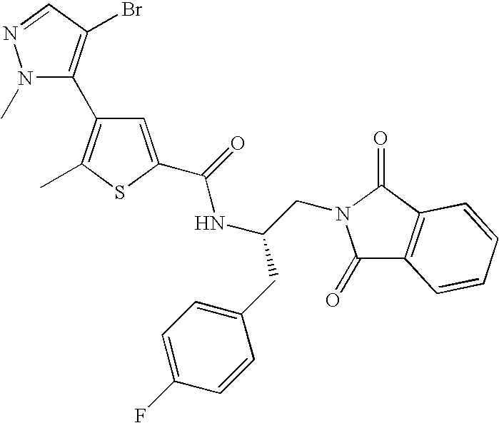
N1(C)C(C2=C(C)SC(C(NC(CN3C(=O)C4=C(C3=O)C=CC=C4)CC3=CC=C(F)C=C3)=O)=C2)=C(Br)C=N1
